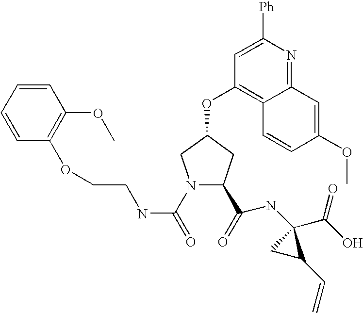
N1(C(=O)NCCOC2=C(OC)C=CC=C2)C(C(=O)NC2(C(O)=O)CC2C=C)CC(OC2=C3C(=NC([Ph])=C2)C=C(OC)C=C3)C1
